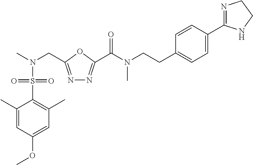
N1=C(CN(C)S(C2=C(C)C=C(OC)C=C2C)(=O)=O)OC(C(N(C)CCC2=CC=C(C3=NCCN3)C=C2)=O)=N1
